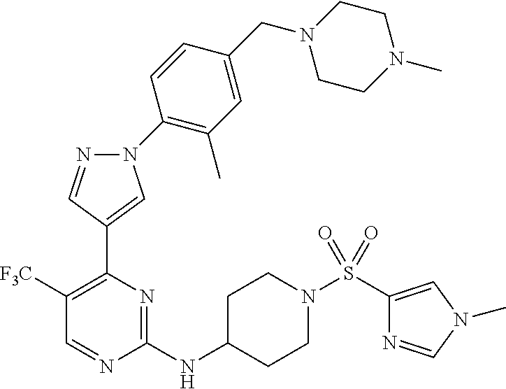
C1([F3C])=C(C2=CN(C3=C(C)C=C(CN4CCN(C)CC4)C=C3)N=C2)N=C(NC2CCN(S(=O)(=O)C3=CN(C)C=N3)CC2)N=C1
